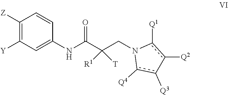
C1([Y])=C([Z])C=CC(NC(C(CN2c([Q4])c([Q3])-c([Q2])c2[Q1])([R1])[T])=O)=C1
